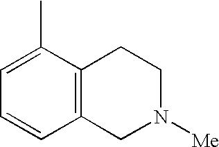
C1=C(C)C2=C(C=C1)CN([Me])CC2
